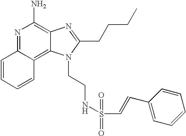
N1=C2C(=C3C(=C1N)N=C(CCCC)N3CCNS(C=CC1=CC=CC=C1)(=O)=O)C=CC=C2
